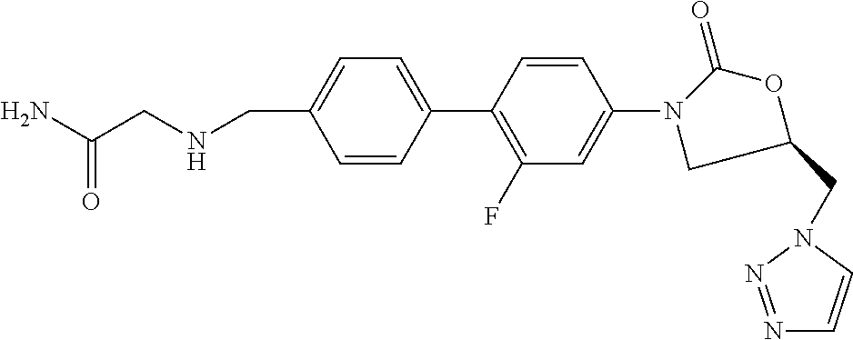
C(C1=CC=C(C2=C(F)C=C(N3C(=O)OC(CN4C=CN=N4)C3)C=C2)C=C1)NCC(N)=O
